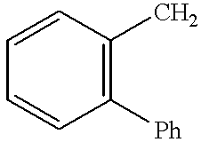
C1([Ph])=C(C)C=CC=C1
